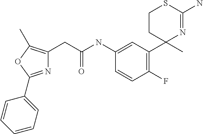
C(C(NC1=CC(C2(C)N=C(N)SCC2)=C(F)C=C1)=O)C1=C(C)OC(C2=CC=CC=C2)=N1
